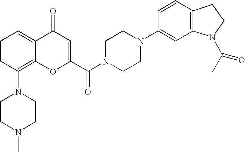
C1=CC(N2CCN(C)CC2)=C2C(=C1)C(=O)C=C(C(N1CCN(C3=CC4=C(C=C3)CCN4C(C)=O)CC1)=O)O2
